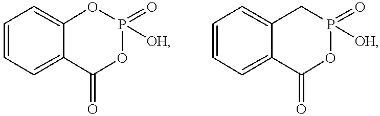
C1=CC=C2C(=C1)OP(=O)([OH])OC2=O.C1=CC=C2C(=C1)CP(=O)([OH])OC2=O
